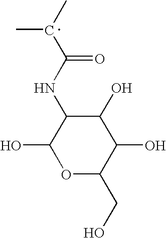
C1(O)C(NC(C(C)C)=O)C(O)OC(CO)C1O
